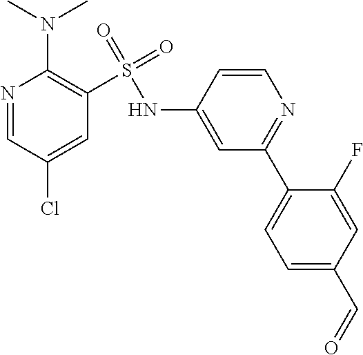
N1=C(C2=CC=C(C=O)C=C2F)C=C(NS(C2=C(N(C)C)N=CC(Cl)=C2)(=O)=O)C=C1
